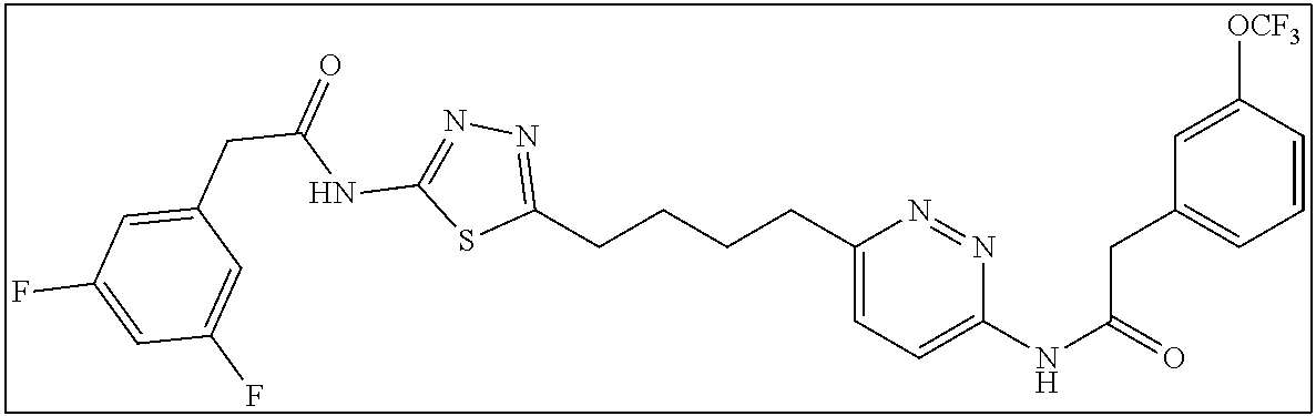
C1(CCCCC2=CC=C(NC(=O)CC3=CC=CC([OCF3])=C3)N=N2)=NN=C(NC(CC2=CC(F)=CC(F)=C2)=O)S1
